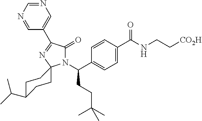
N1(C(CCC(C)(C)C)C2=CC=C(C(=O)NCC[CO2H])C=C2)C(=O)C(C2=CN=CN=C2)=NC12CCC(C(C)C)CC2
